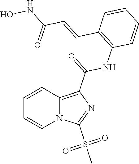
N12C(=C(C(=O)NC3=C(C=CC(NO)=O)C=CC=C3)N=C1S(C)(=O)=O)C=CC=C2
